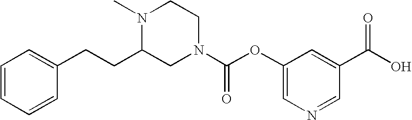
C1=CC=CC(CCC2CN(C(OC3=CN=CC(C(O)=O)=C3)=O)CCN2C)=C1
